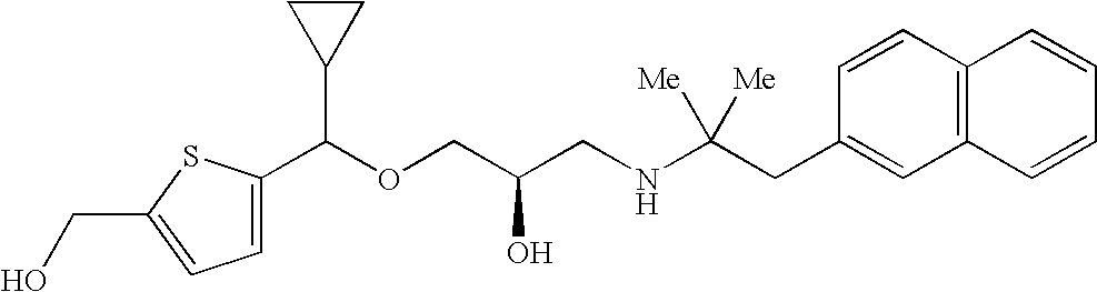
C1(C(OCC(CNC(CC2=CC3=C(C=C2)C=CC=C3)([Me])[Me])O)C2CC2)=CC=C(CO)S1
